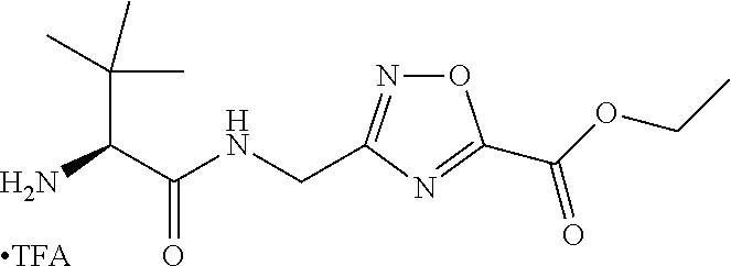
[TFA].C(C(C(NCC1=NOC(C(=O)OCC)=N1)=O)N)(C)(C)C
